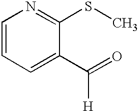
C1=CC=C(C(=O)[H])C(SC)=N1
